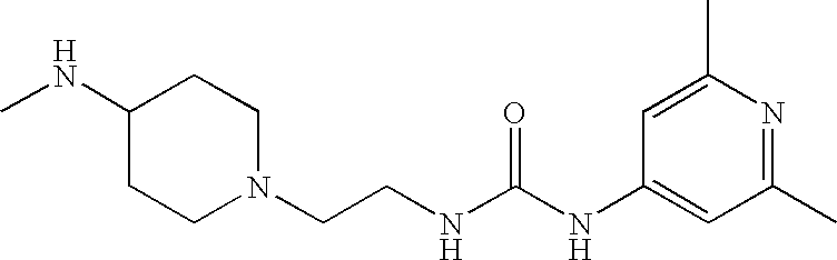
CNC1CCN(CCNC(NC2=CC(C)=NC(C)=C2)=O)CC1
